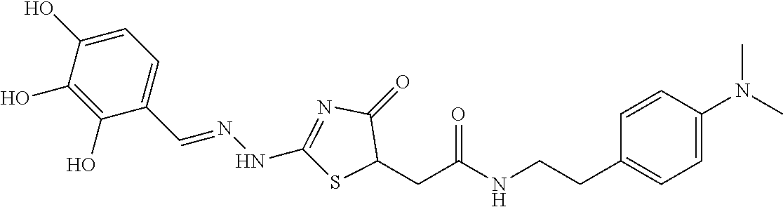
C1(O)=CC=C(C=NNC2=NC(=O)C(CC(NCCC3=CC=C(N(C)C)C=C3)=O)S2)C(O)=C1O
